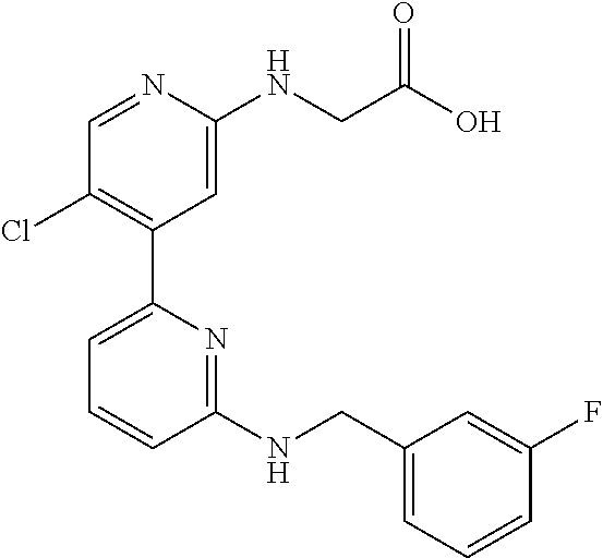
C1=NC(NCC(O)=O)=CC(C2=CC=CC(NCC3=CC=CC(F)=C3)=N2)=C1Cl
